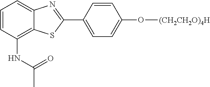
C1=CC(NC(C)=O)=C2C(=C1)N=C(C1=CC=C(O[(CH2CH2O)4H])C=C1)S2
